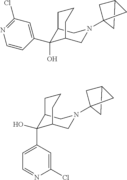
C12C(C3=CC(Cl)=NC=C3)(O)C(CN(C34CC(C3)C4)C1)CCC2.C12C(O)(C3=CC=NC(Cl)=C3)C(CN(C34CC(C3)C4)C1)CCC2
